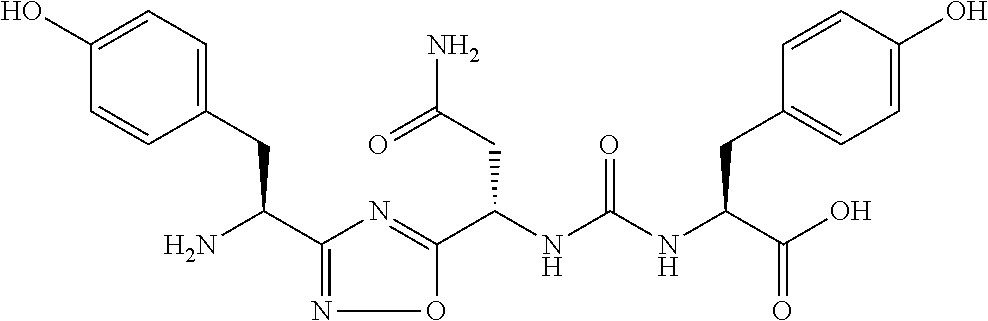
C(NC(NC(C(O)=O)CC1=CC=C(O)C=C1)=O)(C1=NC(C(N)CC2=CC=C(O)C=C2)=NO1)CC(N)=O
